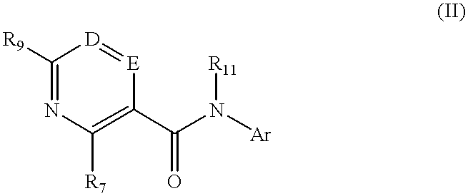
N1=C([R9])[D]=[E]C(C(N([Ar])[R11])=O)=C1[R7]
